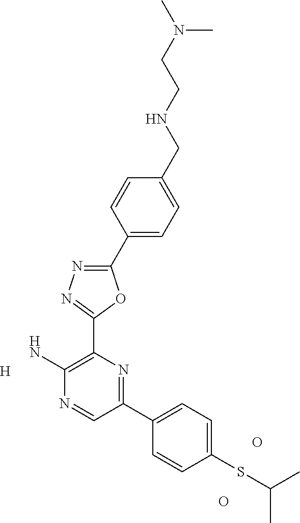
[H].NC1=C(C2=NN=C(C3=CC=C(CNCCN(C)C)C=C3)O2)N=C(C2=CC=C(SC(C)C)C=C2)C=N1.O.O
